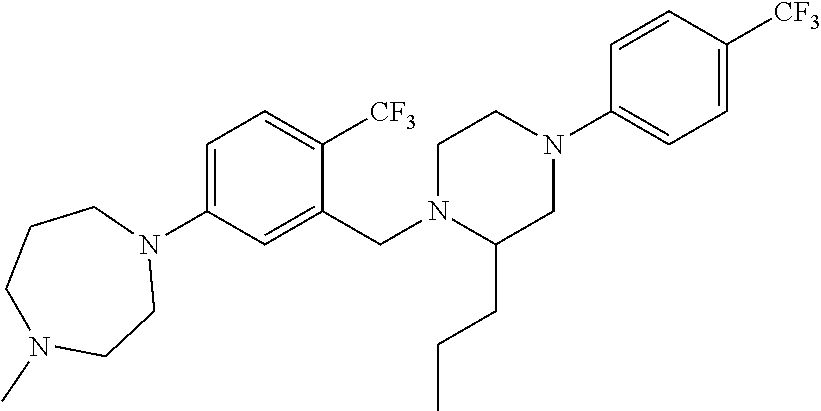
C1=C(N2CCCN(C)CC2)C=C(CN2CCN(C3=CC=C([CF3])C=C3)CC2CCC)C([CF3])=C1
